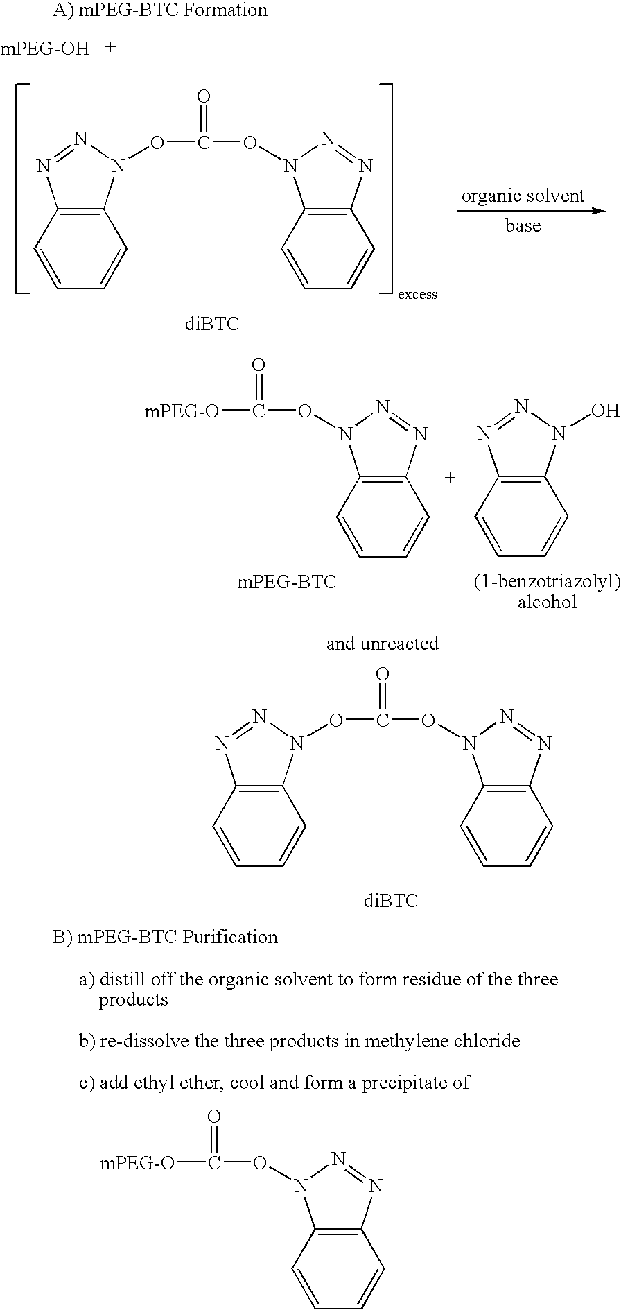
C12=C(C=CC=C1)N=NN2OC(=O)ON1C2=C(N=N1)C=CC=C2.C12=C(C=CC=C1)N=NN2OC(=O)ON1C2=C(N=N1)C=CC=C2.C(=O)(ON1C2=C(N=N1)C=CC=C2)[mPEG-O].C12=C(C=CC=C1)N=NN2O.[mPEG-O]C(=O)ON1C2=C(N=N1)C=CC=C2
